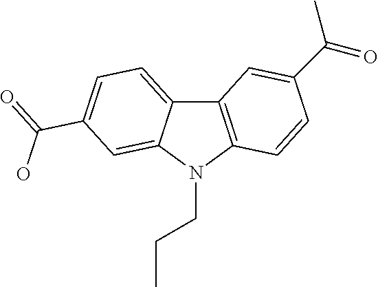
C12=CC=C(C(=O)O)C=C1N(CCC)C1=C2C=C(C(=O)C)C=C1
